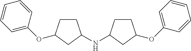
N(C1CCC(OC2=CC=CC=C2)C1)C1CCC(OC2=CC=CC=C2)C1
